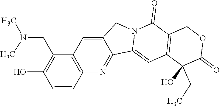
N(C)(CC1=C(O)C=CC2=C1C=C1CN3C(=CC4=C(C3=O)COC(=O)C4(CC)O)C1=N2)C
